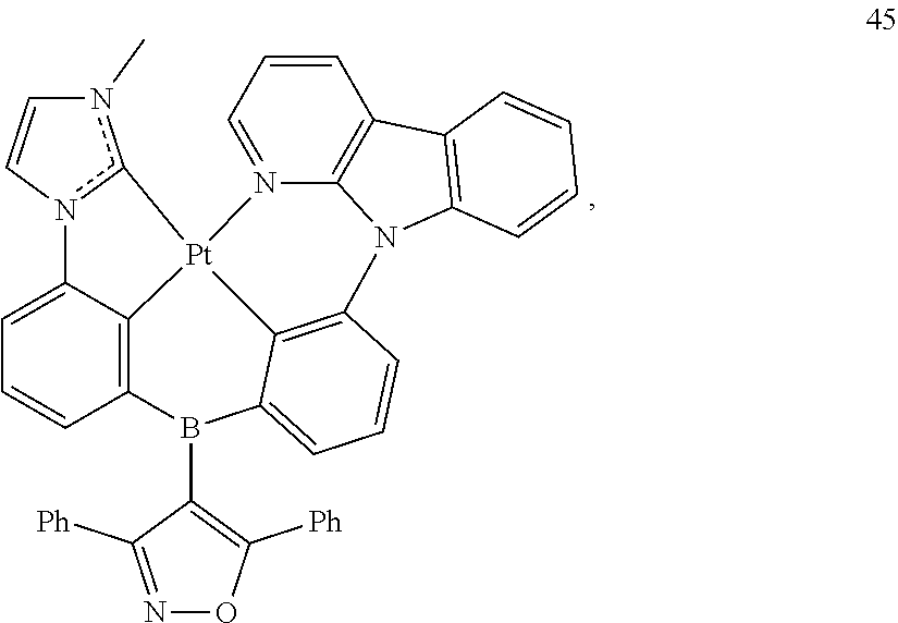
C12=CC=CC3=C1[Pt]1(N4=CC=CC5=C4N3C3=C5C=CC=C3)c3n(C)C=Cn3C3=CC=CC(=C13)B2C1=C([Ph])ON=C1[Ph]
